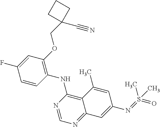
C1=CC(NC2=C3C(=NC=N2)C=C(N=S(=O)(C)C)C=C3C)=C(OCC2(C#N)CCC2)C=C1F
